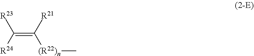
C([R24])([R23])=C([R21])[(R22)n]C
